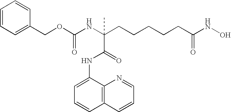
C(CCCCCC(NO)=O)(NC(OCC1=CC=CC=C1)=O)(C(=O)NC1=CC=CC2=C1N=CC=C2)C
